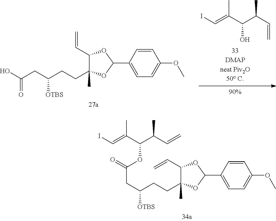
C(=C(C(C(C=C)C)O)C)I.C1(C=C)C(CCC([OTBS])CC(O)=O)(C)OC(C2=CC=C(OC)C=C2)O1.C1(C=C)C(CCC([OTBS])CC(=O)OC(C(C=C)C)C(=CI)C)(C)OC(C2=CC=C(OC)C=C2)O1
